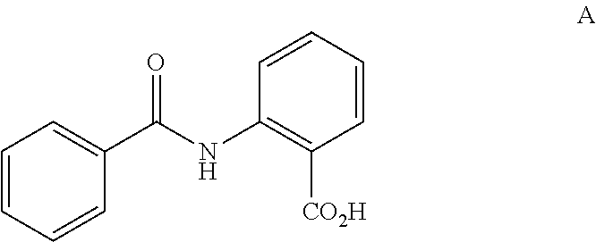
C1=CC=CC(C(NC2=C([CO2H])C=CC=C2)=O)=C1
